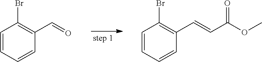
C1=CC=CC(C=O)=C1Br.C1=CC=CC(C=CC(OC)=O)=C1Br
